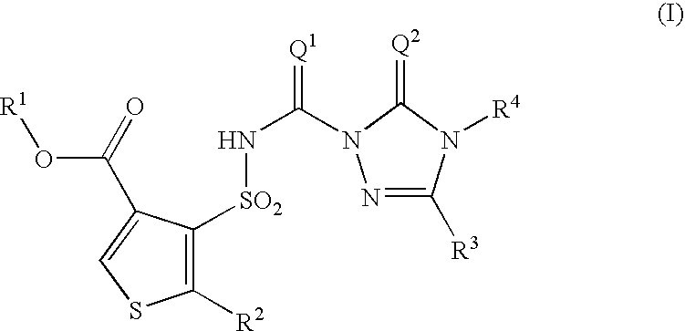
N1=C([R3])N([R4])C(=[Q2])N1C(=[Q1])N[SO2]C1=C([R2])SC=C1C(=O)O[R1]
